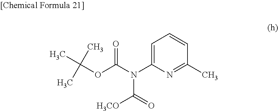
N(C(OC(C)(C)C)=O)(C1=CC=CC(C)=N1)C([H3CO])=O
